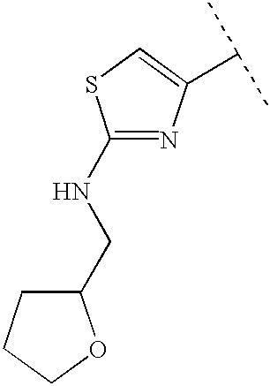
C1(NCC2CCCO2)=NC(C(C)C)=CS1
